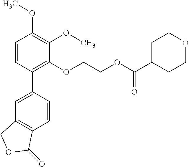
C1=CC(C2=CC3=C(C=C2)C(=O)OC3)=C(OCCOC(C2CCOCC2)=O)C(OC)=C1OC
